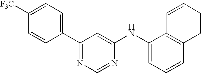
[F3C]C1=CC=C(C2=NC=NC(NC3=CC=CC4=C3C=CC=C4)=C2)C=C1
